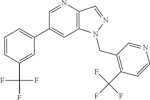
C1(C2=CC=CC(C(F)(F)F)=C2)=CC2=C(C=NN2CC2=C(C(F)(F)F)C=CN=C2)N=C1
